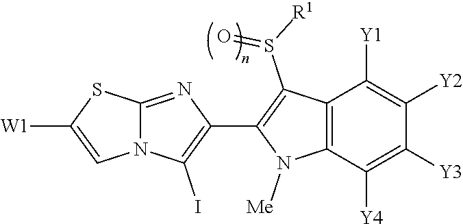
N12C(=NC(C3=C(S([R1])=O)C4=C(N3[Me])C([Y4])=C([Y3])C([Y2])=C4[Y1])=C1I)SC([W1])=C2
